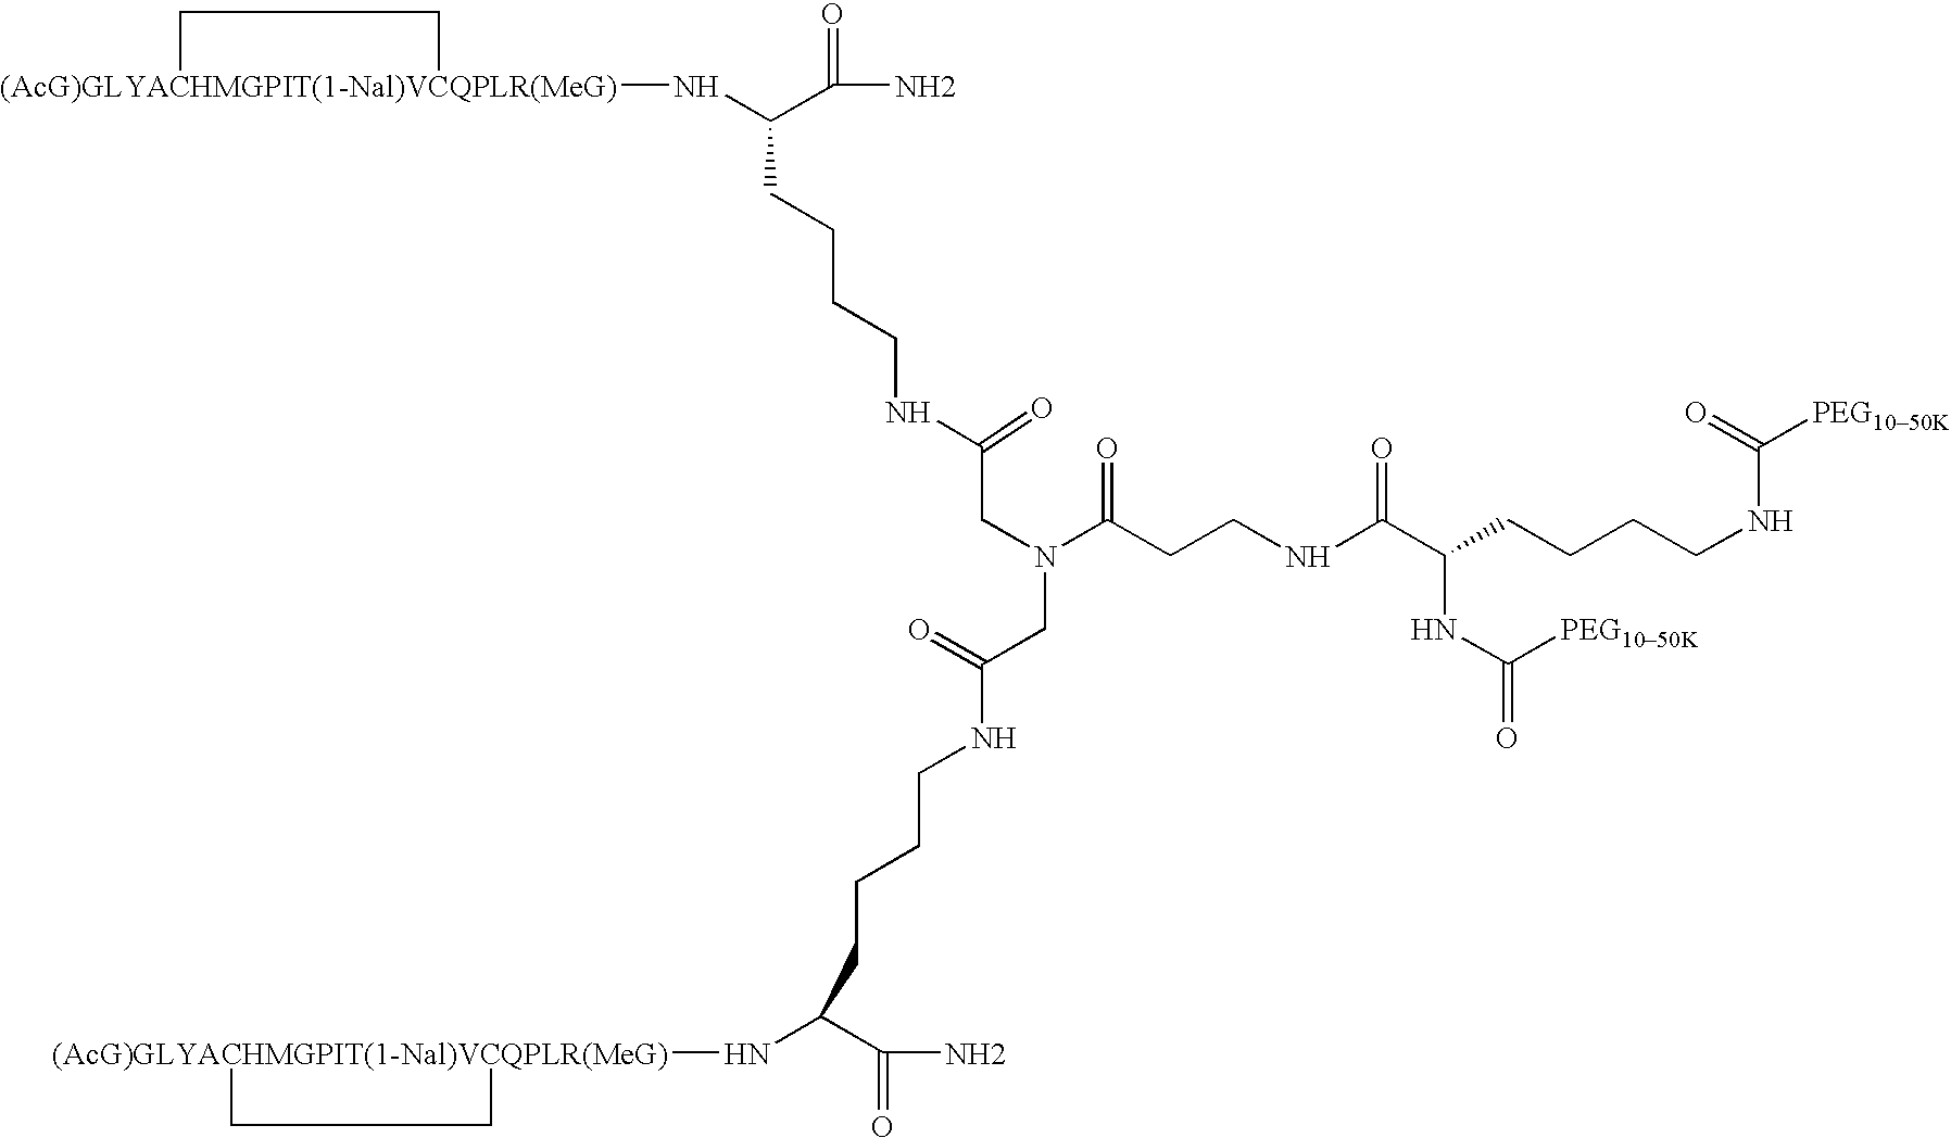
[(AcG)GLYACHMGPIT(1-Nal)VCQPLR(MeG)]1(NC(C(N)=O)CCCCNC(CN(C(CCNC(C(CCCCNC(=O)[PEG1050K])NC(=O)[PEG1050K])=O)=O)CC(=O)NCCCCC(N[(AcG)GLYACHMGPIT(1-Nal)VCQPLR(MeG)]2CC2)C(N)=O)=O)CC1
